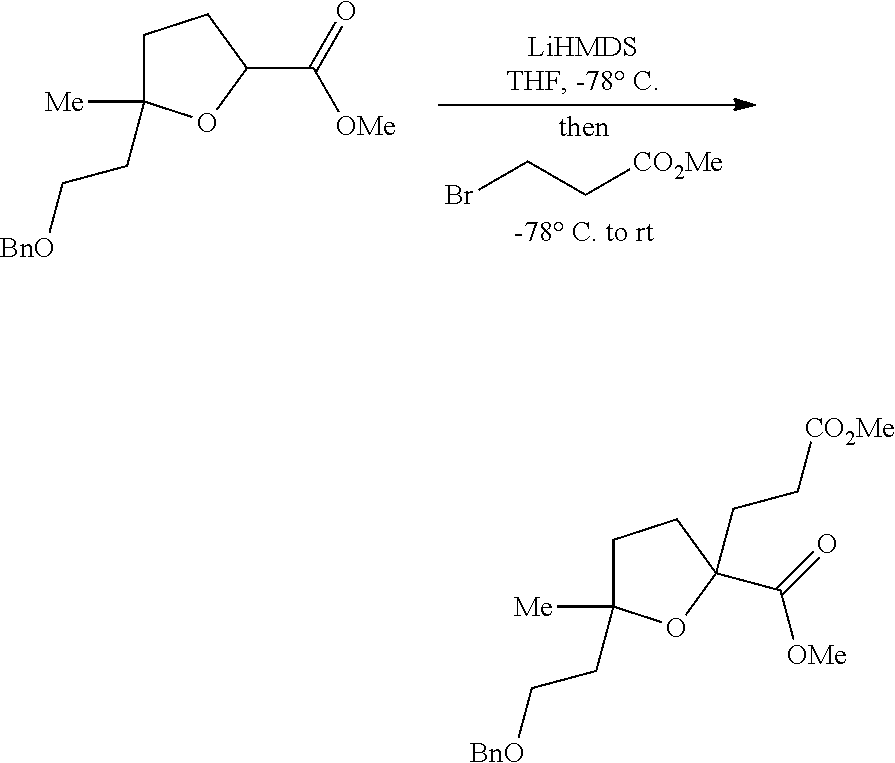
BrCC[CO2Me].C1C([Me])(CC[BnO])OC(C([OMe])=O)C1.C1C([Me])(CC[BnO])OC(C(=O)[OMe])(CC[CO2Me])C1
